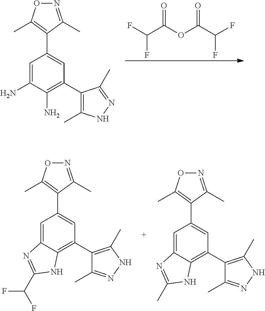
FC(C(OC(C(F)F)=O)=O)F.C1=C(N)C(N)=C(C2=C(C)NN=C2C)C=C1C1=C(C)ON=C1C.C1=C2C(=C(C3=C(C)NN=C3C)C=C1C1=C(C)ON=C1C)NC(C(F)F)=N2.C1=C2C(=C(C3=C(C)NN=C3C)C=C1C1=C(C)ON=C1C)NC(C)=N2
